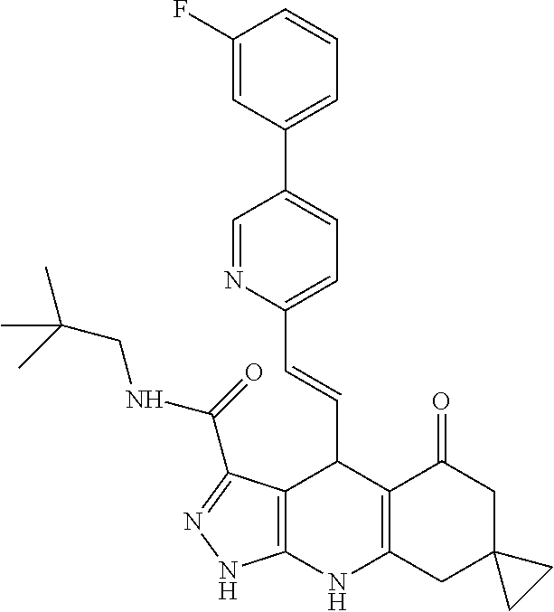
C1(F)=CC(C2=CC=C(C=CC3C4=C(NC5=C3C(=O)CC3(C5)CC3)NN=C4C(NCC(C)(C)C)=O)N=C2)=CC=C1
